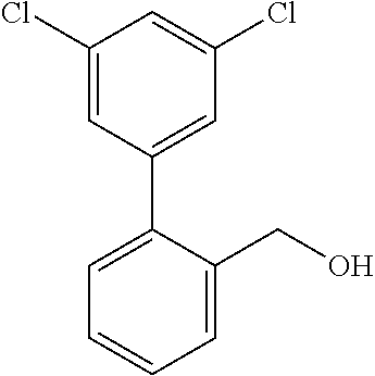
C1=C(CO)C(C2=CC(Cl)=CC(Cl)=C2)=CC=C1
